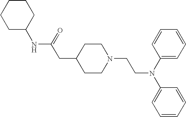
C1(NC(CC2CCN(CCN(C3=CC=CC=C3)C3=CC=CC=C3)CC2)=O)CCCCC1
